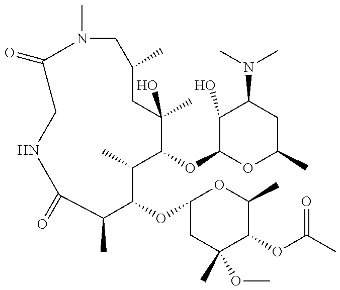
N1(C)CC(C)CC(C)(O)C(OC2OC(C)CC(N(C)C)C2O)C(C)C(OC2CC(C)(OC)C(OC(C)=O)C(C)O2)C(C)C(=O)NCC1=O
